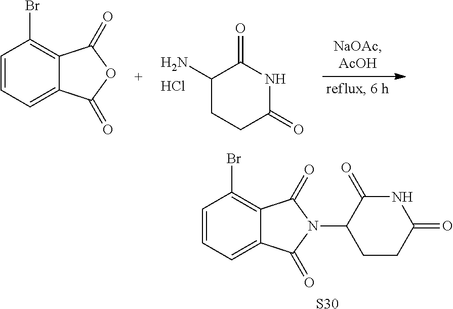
BrC1=C2C(=CC=C1)C(=O)N(C1CCC(=O)NC1=O)C2=O.[S30].C1(N)CCC(=O)NC1=O.Cl.C1=CC=C2C(=C1Br)C(=O)OC2=O
